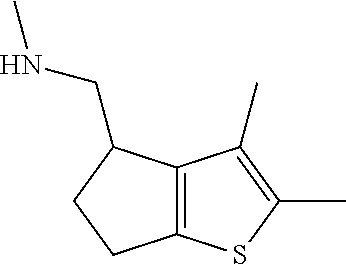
C12=C(C(C)=C(C)S1)C(CNC)CC2
